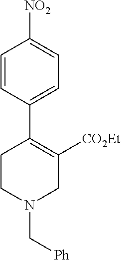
C1=CC(C2=C([CO2Et])CN(C[Ph])CC2)=CC=C1[NO2]
